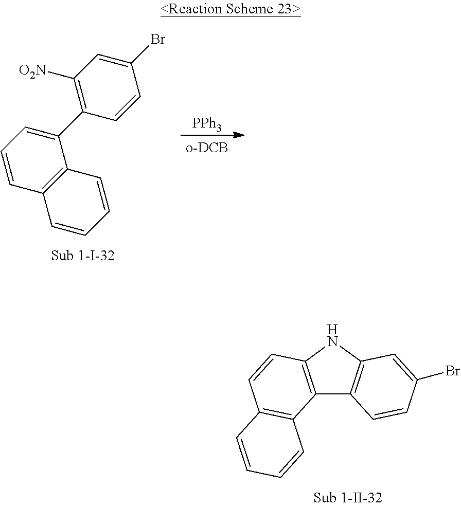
[PPh3].C1=CC2=C(C(C3=C([O2N])C=C(Br)C=C3)=C1)C=CC=C2.C12=C(NC3=C1C=CC(Br)=C3)C=CC1=C2C=CC=C1
